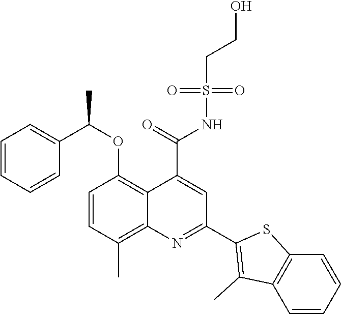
C1=CC(C)=C2C(=C1OC(C1=CC=CC=C1)C)C(C(=O)NS(CCO)(=O)=O)=CC(C1=C(C)C3=C(S1)C=CC=C3)=N2
